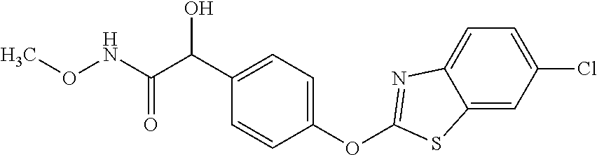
C1(OC2=NC3=CC=C(Cl)C=C3S2)=CC=C(C(C(NOC)=O)O)C=C1
